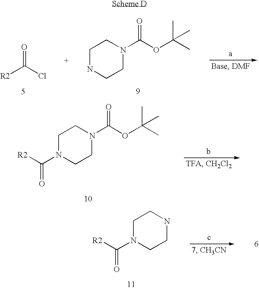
[R2]C(Cl)=O.C1NCCN(C(OC(C)(C)C)=O)C1.C1N(C([R2])=O)CCN(C(OC(C)(C)C)=O)C1.C1N(C([R2])=O)CCNC1
